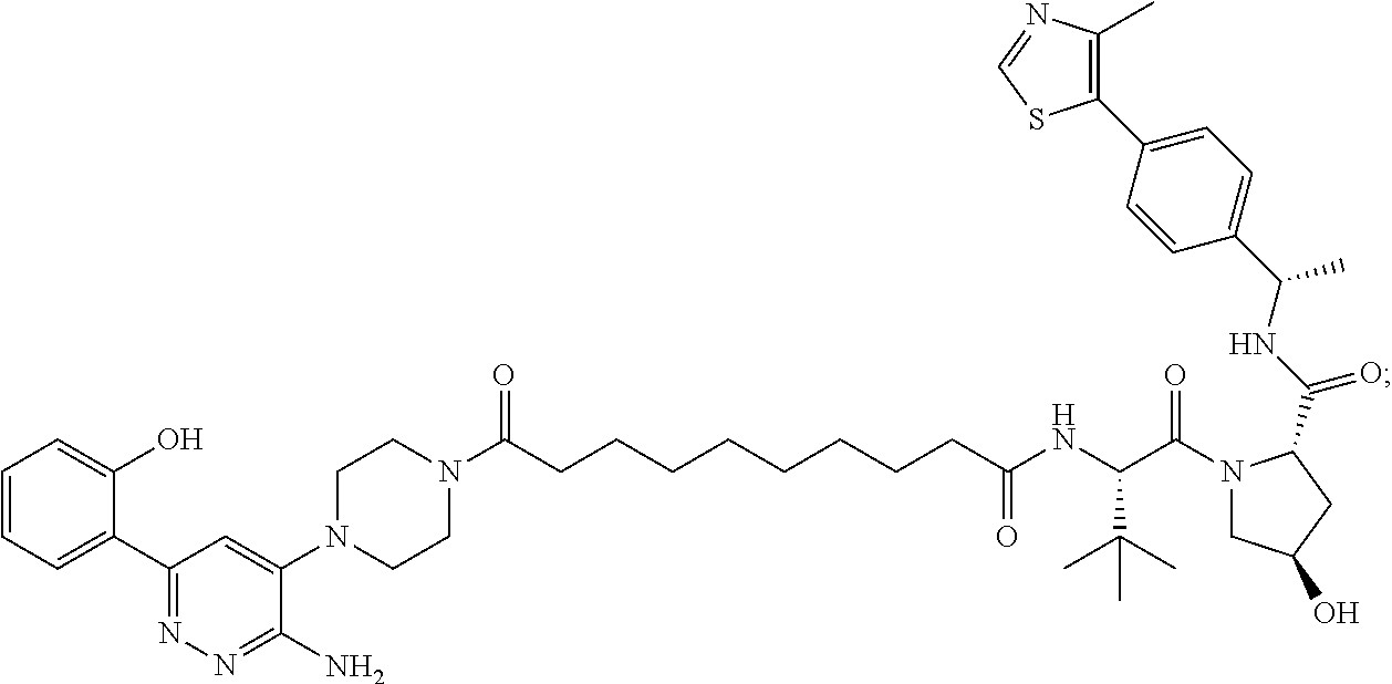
C1(C2=CC=CC=C2O)=NN=C(N)C(N2CCN(C(CCCCCCCCC(NC(C(N3CC(O)CC3C(NC(C3=CC=C(C4=C(C)N=CS4)C=C3)C)=O)=O)C(C)(C)C)=O)=O)CC2)=C1
